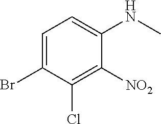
C1=C(Br)C(Cl)=C([NO2])C(NC)=C1
